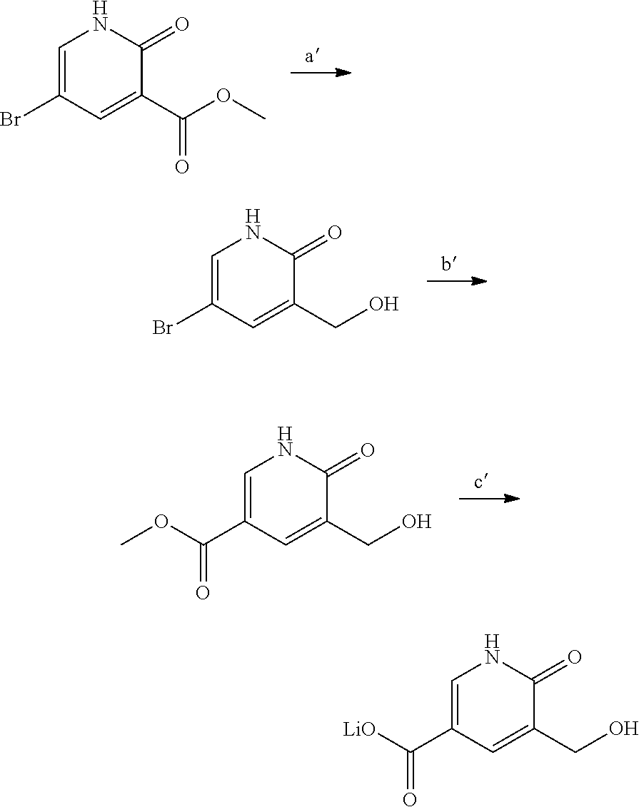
C1=C(Br)C=C(C(OC)=O)C(=O)N1.C1=C(Br)C=C(CO)C(=O)N1.C1=C(C(OC)=O)C=C(CO)C(=O)N1.C1=C(C([LiO])=O)C=C(CO)C(=O)N1
